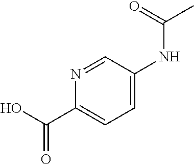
C1=C(NC(C)=O)C=NC(C(O)=O)=C1
